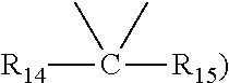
[R14]C([R15)])(C)C
